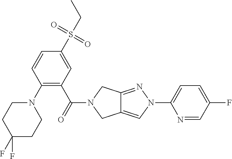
N1(C2=C(C(=O)N3CC4=CN(C5=CC=C(F)C=N5)N=C4C3)C=C(S(CC)(=O)=O)C=C2)CCC(F)(F)CC1
